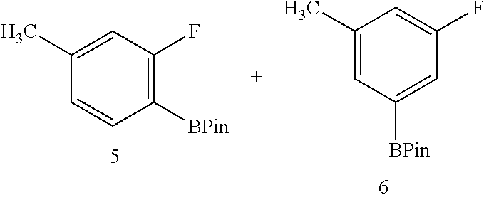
C1(C)=CC([BPin])=CC(F)=C1.C1(C)=CC(F)=C([BPin])C=C1
